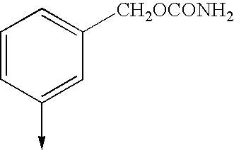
C1=CC(->C)=CC([CH2OCONH2])=C1
